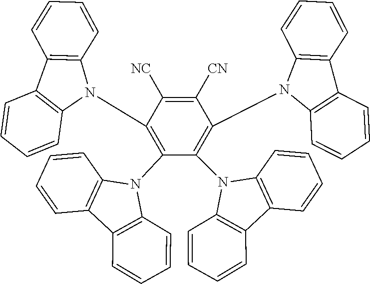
C1(N2C3=C(C4=C2C=CC=C4)C=CC=C3)=C(N2C3=C(C4=C2C=CC=C4)C=CC=C3)C([NC])=C([CN])C(N2C3=C(C4=C2C=CC=C4)C=CC=C3)=C1N1C2=C(C3=C1C=CC=C3)C=CC=C2
